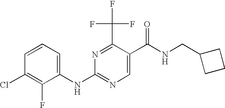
C1(Cl)=C(F)C(NC2=NC=C(C(NCC3CCC3)=O)C(C(F)(F)F)=N2)=CC=C1
